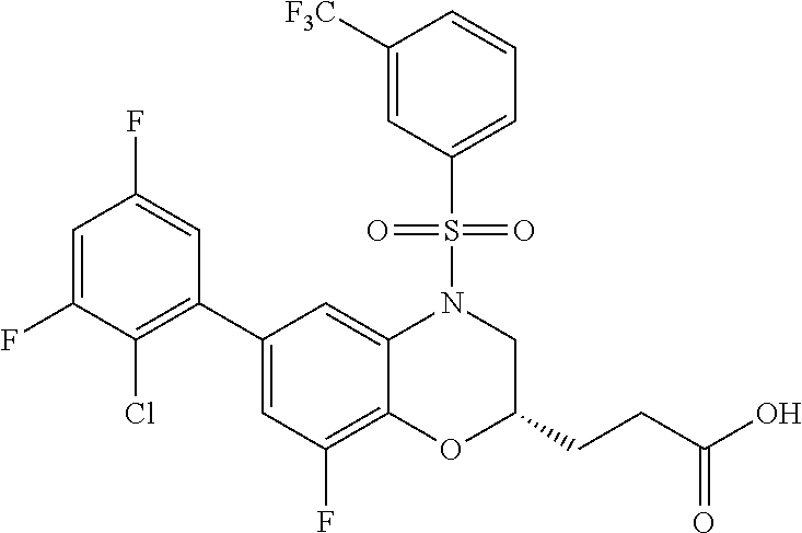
C1(C2=C(Cl)C(F)=CC(F)=C2)=CC(F)=C2C(=C1)N(S(C1=CC=CC([F3C])=C1)(=O)=O)CC(CCC(O)=O)O2
